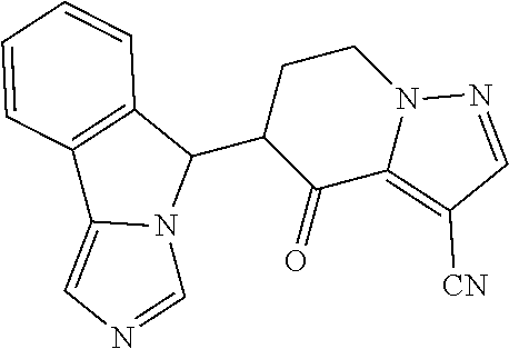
C1CC(C2C3=C(C4=CN=CN24)C=CC=C3)C(=O)C2=C([CN])C=NN12
